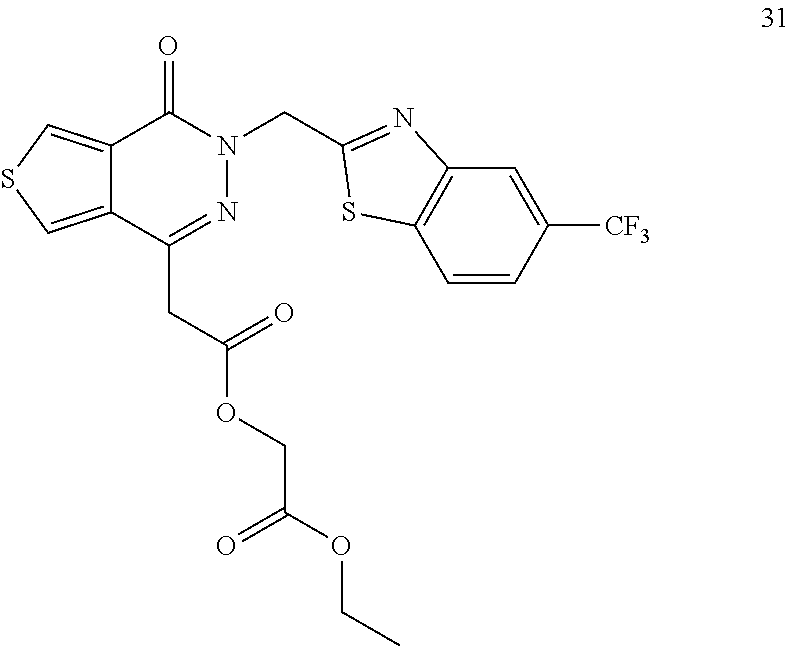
N1=C(CC(OCC(OCC)=O)=O)C2=CSC=C2C(=O)N1CC1=NC2=C(C=CC([CF3])=C2)S1
